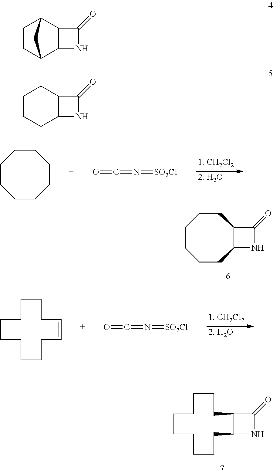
C12C3CCC(C1C(=O)N2)C3.C12CCCCC1C(=O)N2.C12C(C(=O)N1)CCCCCC2.C1CCCC=CCC1.O=C=N=[SO2Cl].C1CCC=CCCCCCCC1.O=C=N=[SO2Cl].C1CCC2C(CCCCCCC1)C(=O)N2
